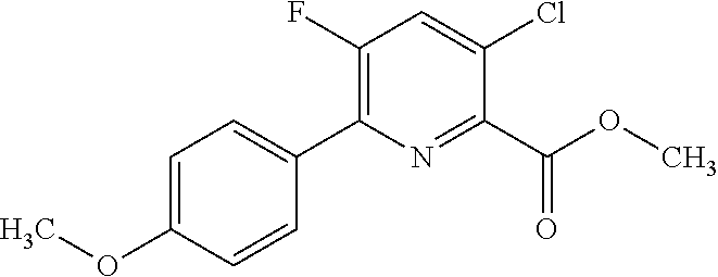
C1(C(OC)=O)=NC(C2=CC=C(OC)C=C2)=C(F)C=C1Cl
